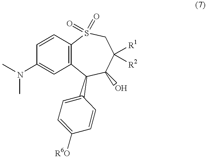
C12=C(C(C3=CC=C([R6O])C=C3)C(O)C([R1])([R2])CS1(=O)=O)C=C(N(C)C)C=C2
